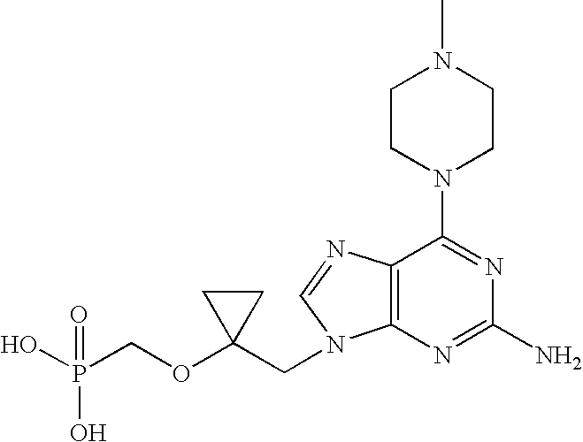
OP(COC1(CN2C3=C(C(N4CCN(C)CC4)=NC(N)=N3)N=C2)CC1)(O)=O
